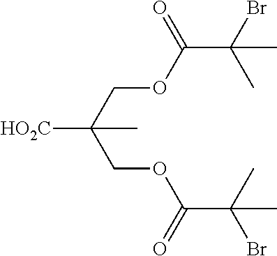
[HO2C]C(C)(COC(C(C)(Br)C)=O)COC(C(C)(C)Br)=O
